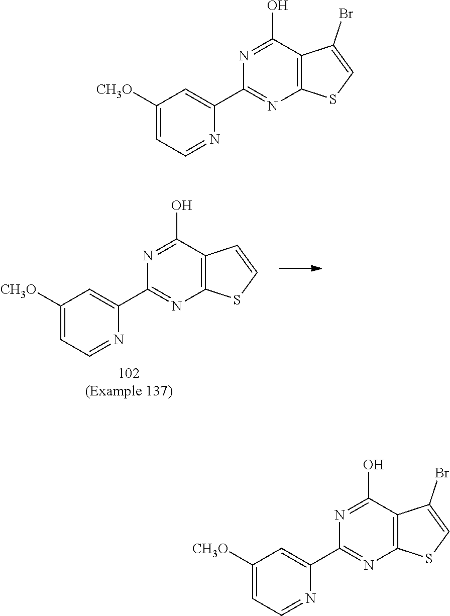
C12=C(C(O)=NC(C3=CC([CH3O])=CC=N3)=N1)C=CS2.C12=C(C(O)=NC(C3=CC([CH3O])=CC=N3)=N1)C(Br)=CS2.C12=C(C(O)=NC(C3=CC([CH3O])=CC=N3)=N1)C(Br)=CS2
